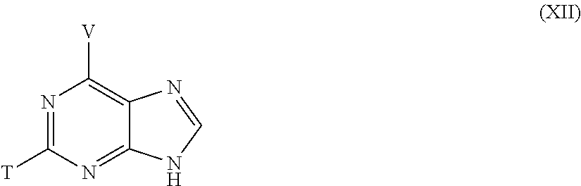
N1=C([T])N=C2C(=C1[V])N=CN2
